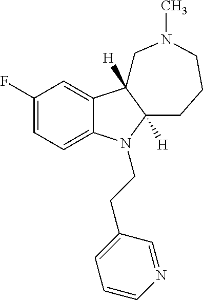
C1(F)=CC=C2C(=C1)C1([H])C([H])(CCCN(C)C1)N2CCC1=CC=CN=C1
